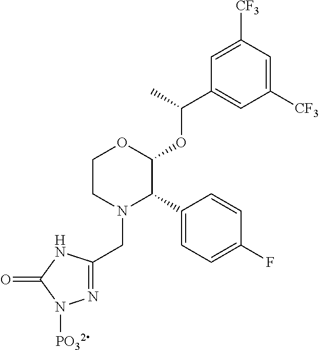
C1(C2N(CC3=NN([PO32])C(=O)N3)CCOC2OC(C)C2=CC([CF3])=CC([CF3])=C2)=CC=C(F)C=C1
